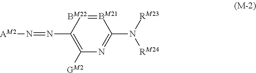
[BM21]1=[BM22]C(N=N[AM2])=C([GM2])N=C1N([RM23])[RM24]
